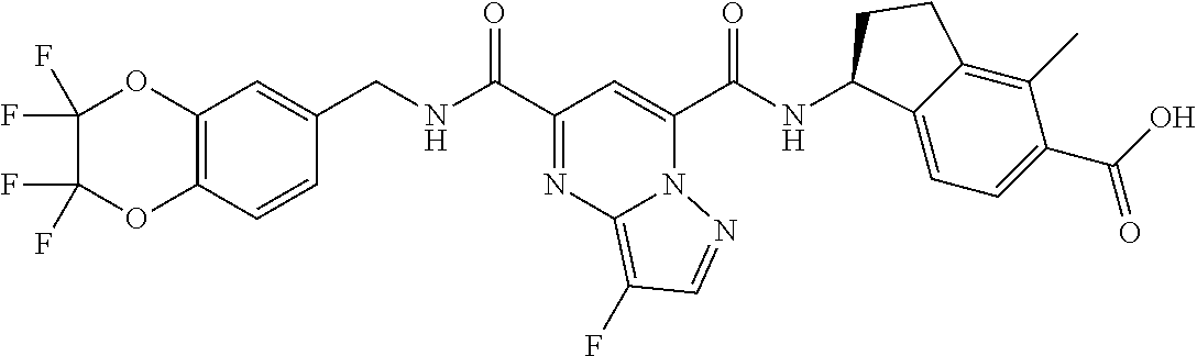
C1=CC2=C(C=C1CNC(C1=NC3=C(F)C=NN3C(C(NC3C4=CC=C(C(O)=O)C(C)=C4CC3)=O)=C1)=O)OC(F)(F)C(F)(F)O2
